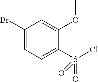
C1=C(Br)C=C(OC)C(S(Cl)(=O)=O)=C1
